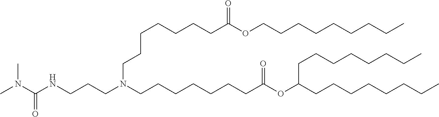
C(CCC)CCCCCOC(CCCCCCCN(CCCNC(N(C)C)=O)CCCCCCCC(OC(CCCCCCCC)CCCCCCCC)=O)=O
